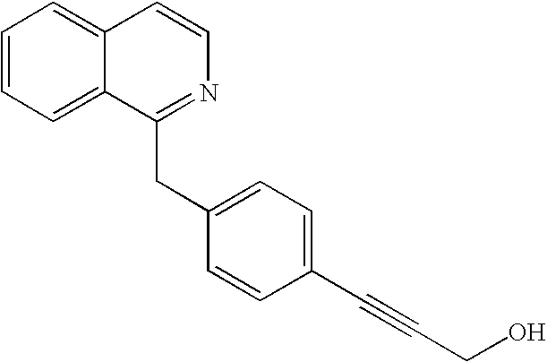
C1=CC=C2C(=C1)C=CN=C2CC1=CC=C(C#CCO)C=C1
